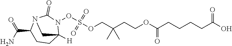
OC(CCCCC(OCCC(COS(ON1C2([H])CCC(C(N)=O)N(C1=O)C2)(=O)=O)(C)C)=O)=O
